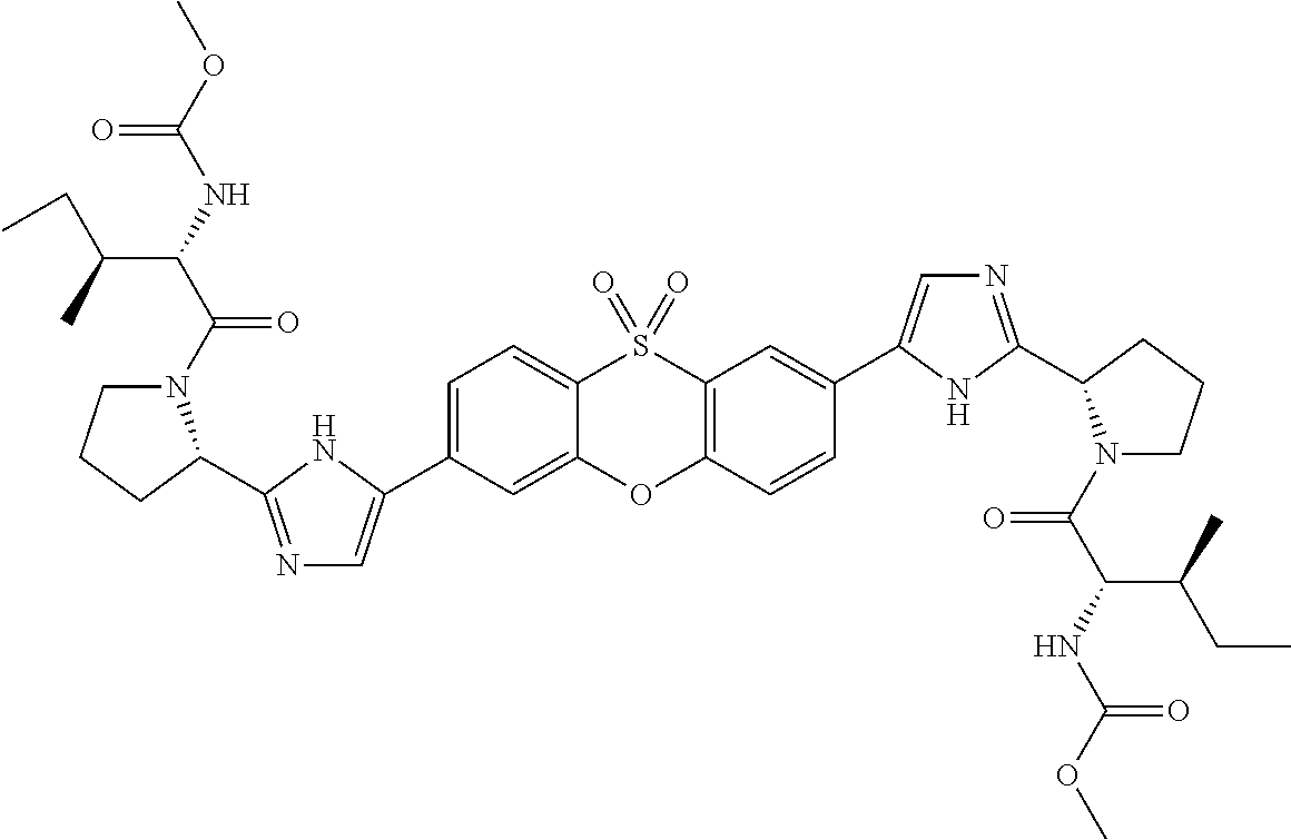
C1(C2=CN=C(C3N(C(=O)C(C(C)CC)NC(=O)OC)CCC3)N2)=CC=C2S(=O)(=O)C3=C(C=CC(C4=CN=C(C5N(C(=O)C(NC(=O)OC)C(C)CC)CCC5)N4)=C3)OC2=C1
